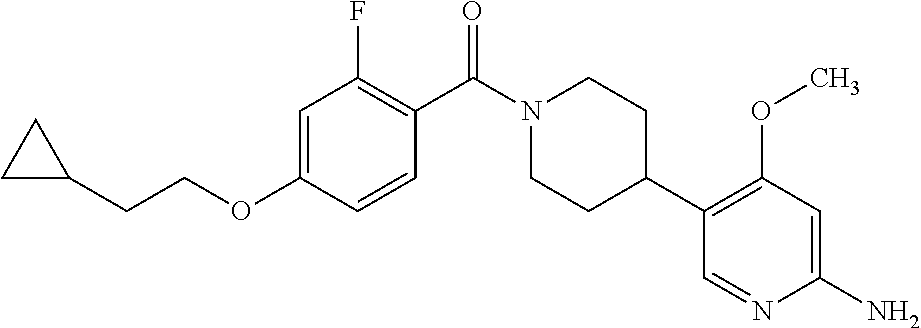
C1=C(OCCC2CC2)C=CC(C(N2CCC(C3=C(OC)C=C(N)N=C3)CC2)=O)=C1F
